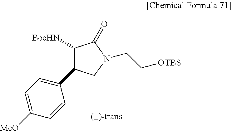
C1([BocHN])C(C2=CC=C([MeO])C=C2)CN(CC[OTBS])C1=O
